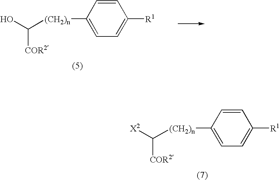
OC([(CH2)n]C1=CC=C([R1])C=C1)[COR2].[X2]C([(CH2)n]C1=CC=C([R1])C=C1)[COR2]
